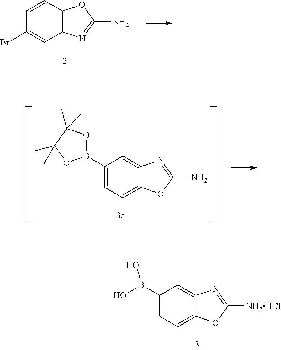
C12=C(C=CC(Br)=C1)OC(N)=N2.C12=CC=C(B3OC(C)(C)C(C)(C)O3)C=C1N=C(N)O2.C12=CC=C(B(O)O)C=C1N=C([NH2HCl])O2
